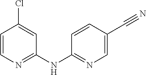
C1=C(Cl)C=CN=C1NC1=NC=C(C#N)C=C1
